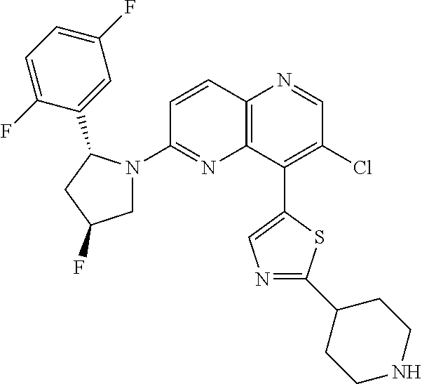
C12=C(C(C3=CN=C(C4CCNCC4)S3)=C(Cl)C=N1)N=C(N1CC(F)CC1C1=CC(F)=CC=C1F)C=C2
